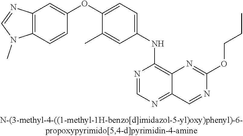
C12=C(C=CC(OC3=CC=C(NC4=C5C(=NC=N4)C=NC(OCCC)=N5)C=C3C)=C1)N(C)C=N2
